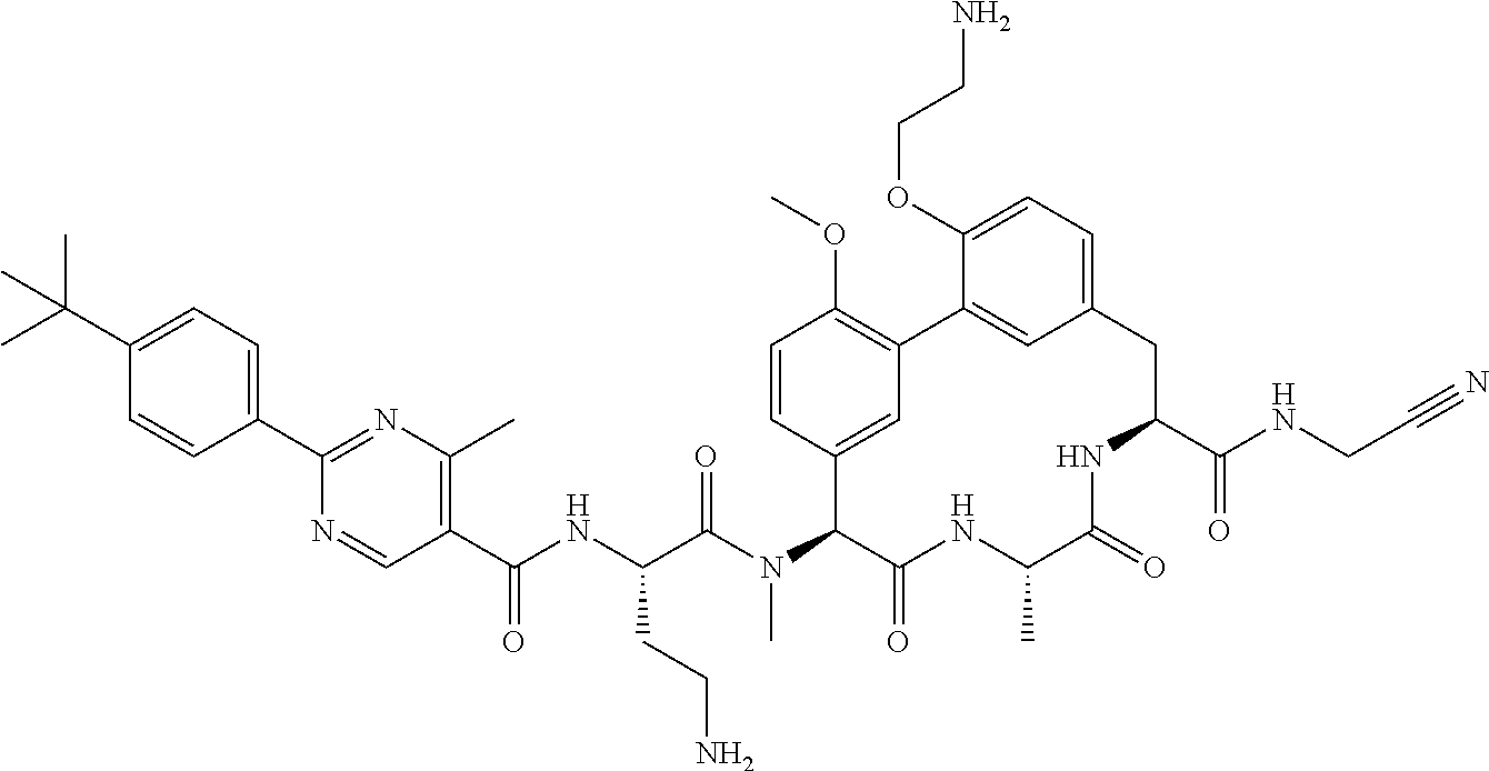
C1(C(C)(C)C)=CC=C(C2=NC(C)=C(C(NC(C(N(C3C(=O)NC(C)C(=O)NC(C(NCC#N)=O)CC4=CC=C(OCCN)C(=C4)C4=C(OC)C=CC3=C4)C)=O)CCN)=O)C=N2)C=C1
